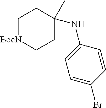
C1[BocN]CCC(C)(NC2=CC=C(Br)C=C2)C1
